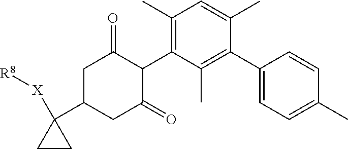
C1(C)=C(C2C(=O)CC(C3([X][R8])CC3)CC2=O)C(C)=C(C2=CC=C(C)C=C2)C(C)=C1
